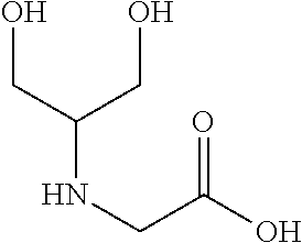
C(C(CO)NCC(O)=O)O
